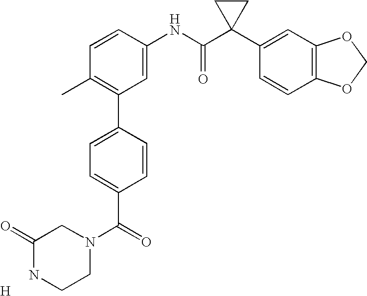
C1=CC(NC(C2(C3=CC4=C(C=C3)OCO4)CC2)=O)=CC(C2=CC=C(C(=O)N3CC(=O)NCC3)C=C2)=C1C.[H]
